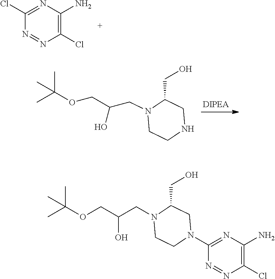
C1(Cl)=NC(N)=C(Cl)N=N1.N1CC(CO)N(CC(COC(C)(C)C)O)CC1.N1(C2=NC(N)=C(Cl)N=N2)CC(CO)N(CC(COC(C)(C)C)O)CC1
